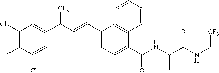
C1(Cl)=C(F)C(Cl)=CC(C(C=CC2=CC=C(C(NC(C(NC[CF3])=O)C)=O)C3=C2C=CC=C3)[CF3])=C1
